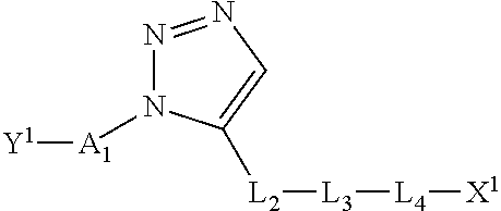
[A1]([Y1])N1N=NC=C1[L2][L3][L4][X1]
